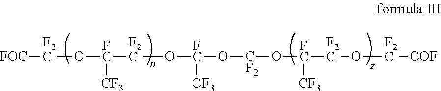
[FOC][F2C]O[FC]([CF3])[F2C]O[FC]([CF3])O[CF2]O[FC]([CF3])[F2C]O[F2C][COF]
